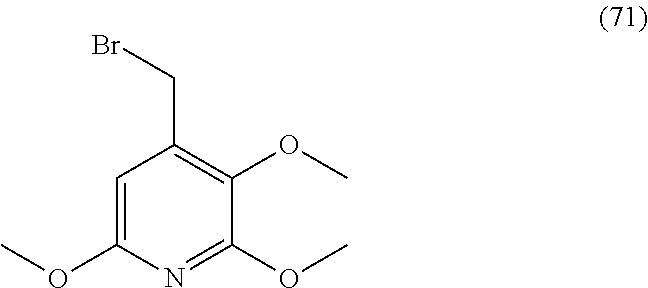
C1=C(OC)N=C(OC)C(OC)=C1CBr
